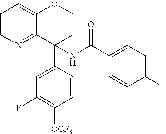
C1=CN=C2C(=C1)OCCC2(NC(C1=CC=C(F)C=C1)=O)C1=CC(F)=C([OCF3])C=C1
